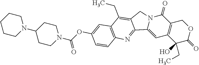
C12=CC3=C(C(=O)N1CC1=C(CC)C4=C(N=C21)C=CC(OC(N1CCC(N2CCCCC2)CC1)=O)=C4)COC(=O)C3(CC)O
